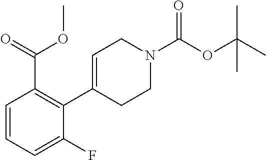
O(C(N1CCC(C2=C(C(=O)OC)C=CC=C2F)=CC1)=O)C(C)(C)C
